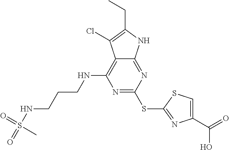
N1=C(SC2=NC(C(=O)O)=CS2)N=C2C(=C1NCCCNS(=O)(=O)C)C(Cl)=C(CC)N2
